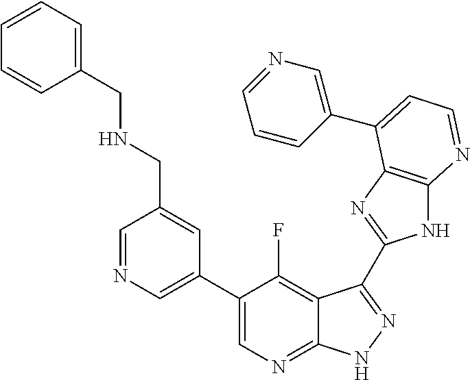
C1=NC=C(C2=CN=C3C(=C2F)C(C2=NC4=C(N2)N=CC=C4C2=CN=CC=C2)=NN3)C=C1CNCC1=CC=CC=C1
